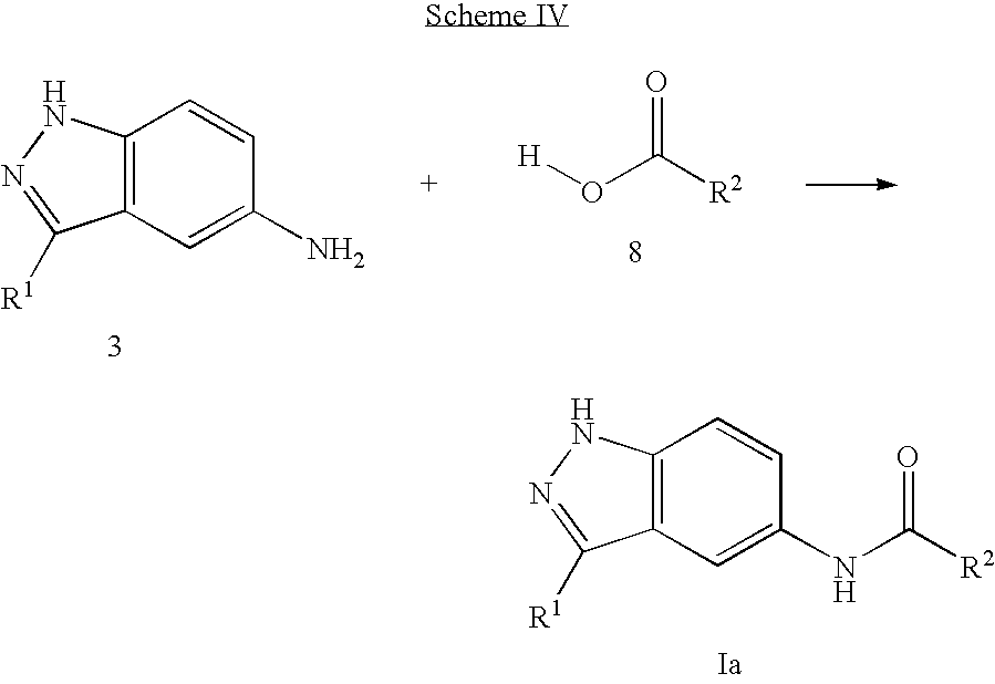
C12=C(C=C(NC([R2])=O)C=C1)C([R1])=NN2.C12=C(C=C(N)C=C1)C([R1])=NN2.[H]OC([R2])=O
